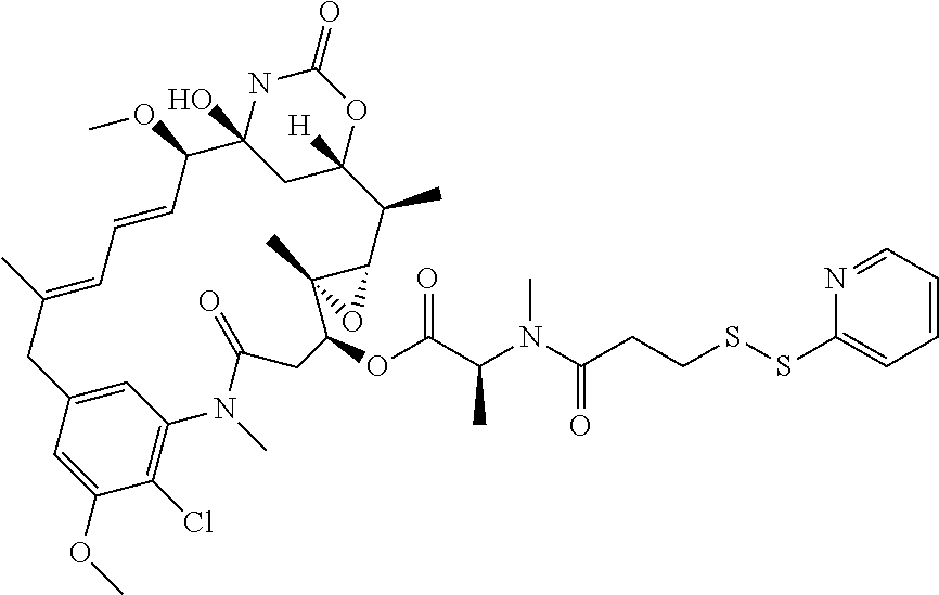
C1(OC)=CC2=CC(=C1Cl)N(C)C(=O)CC(OC(C(N(C(CCSSC1=CC=CC=N1)=O)C)C)=O)C1(C)C(C(C)C3([H])CC(O)(C(OC)C=CC=C(C)C2)NC(=O)O3)O1
